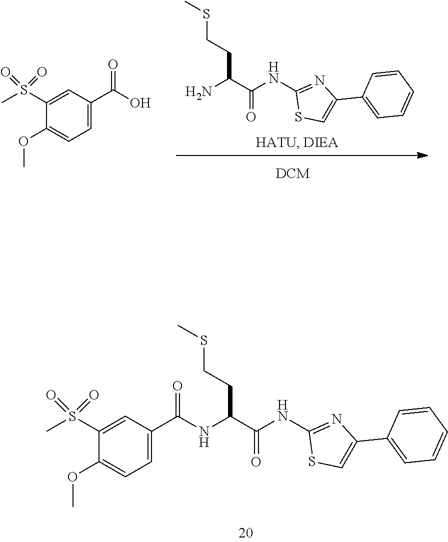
CSCCC(C(NC1=NC(C2=CC=CC=C2)=CS1)=O)NC(C1=CC=C(OC)C(S(C)(=O)=O)=C1)=O.CSCCC(C(NC1=NC(C2=CC=CC=C2)=CS1)=O)N.C1(OC)=CC=C(C(O)=O)C=C1S(C)(=O)=O
